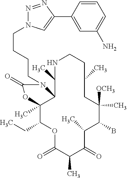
O1C(=O)C(C)C(=O)C(C)C(B)C([OCH3])(C)CC(C)CCNC(C)C2C(C)(C1CC)OC(=O)N2CCCCN1N=NC(C2=CC(N)=CC=C2)=C1
